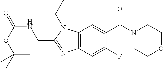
C12=C(C=C(F)C(C(N3CCOCC3)=O)=C1)N=C(CNC(=O)OC(C)(C)C)N2CC
